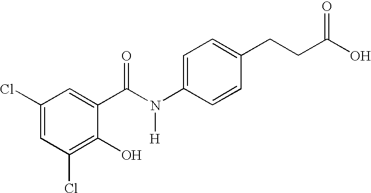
C1(Cl)=CC(Cl)=C(O)C(C(N([H])C2=CC=C(CCC(O)=O)C=C2)=O)=C1
